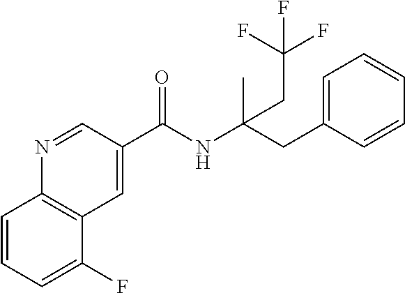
C12=C(C=C(C(NC(CC3=CC=CC=C3)(C)CC(F)(F)F)=O)C=N1)C(F)=CC=C2
